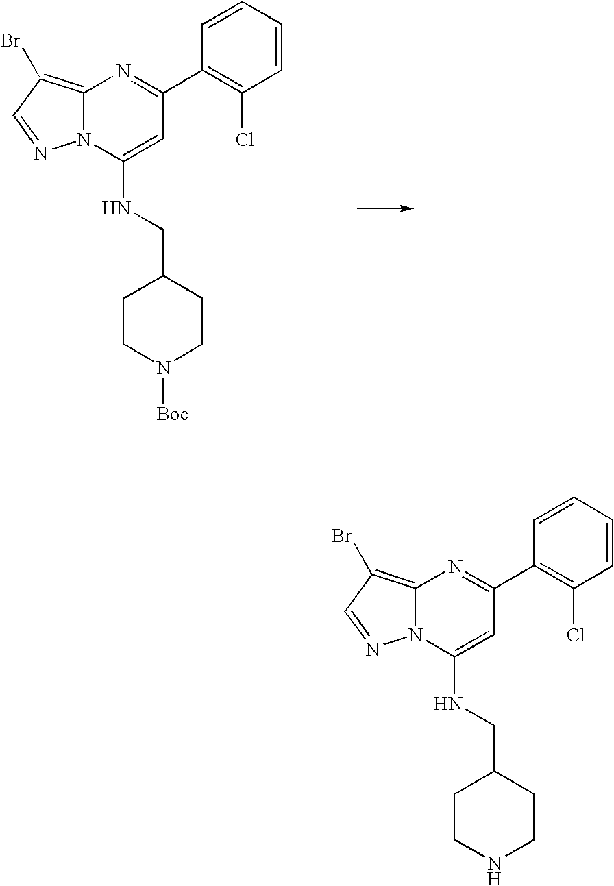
N12C(=C(Br)C=N1)N=C(C1=C(Cl)C=CC=C1)C=C2NCC1CCN([Boc])CC1.N12C(=C(Br)C=N1)N=C(C1=C(Cl)C=CC=C1)C=C2NCC1CCNCC1
